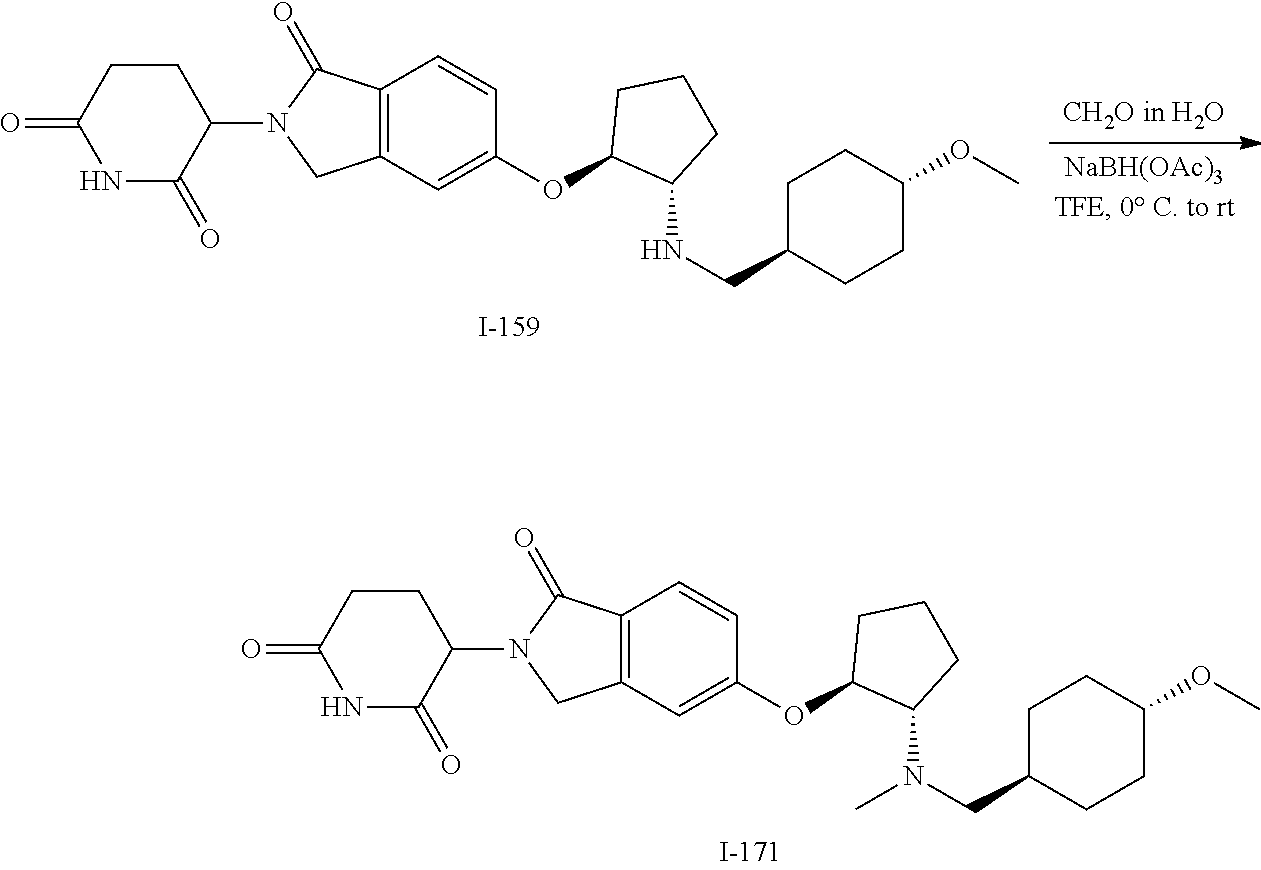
C1=CC2=C(C=C1OC1CCCC1NCC1CCC(OC)CC1)CN(C1CCC(=O)NC1=O)C2=O.C1=CC2=C(C=C1OC1CCCC1N(CC1CCC(OC)CC1)C)CN(C1CCC(=O)NC1=O)C2=O
